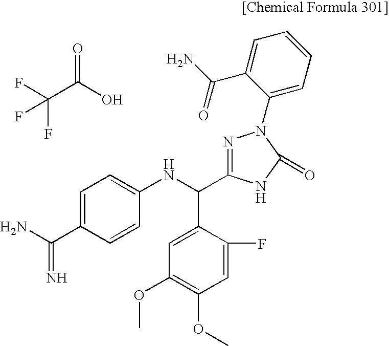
C(C(O)=O)(F)(F)F.NC(C1=CC=C(NC(C2=CC(OC)=C(OC)C=C2F)C2=NN(C3=CC=CC=C3C(=O)N)C(=O)N2)C=C1)=N
